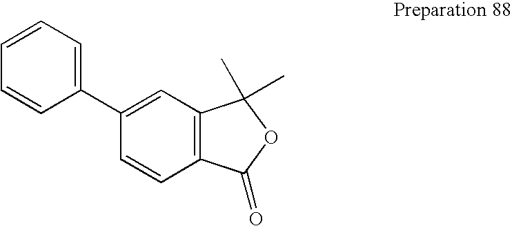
C1(C2=CC=CC=C2)=CC2=C(C=C1)C(=O)OC2(C)C
